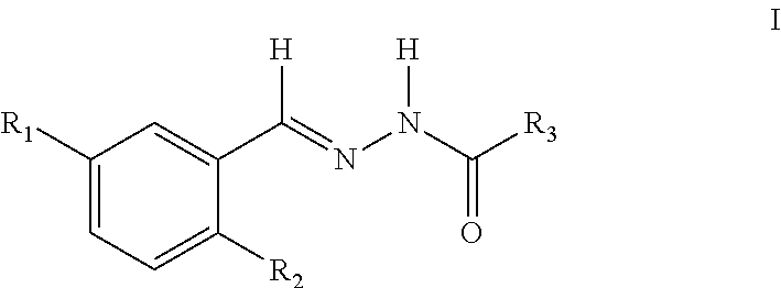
C1([R1])=CC=C([R2])C(C(=NN(C([R3])=O)[H])[H])=C1
